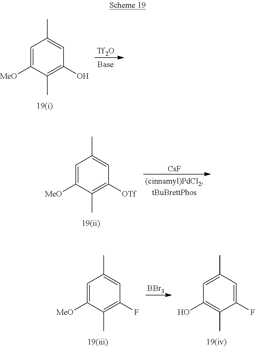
[Tf2O].C1=C([MeO])C(C)=C(O)C=C1C.[CsF].C1=C([MeO])C(C)=C([OTf])C=C1C.[BBr3].C1=C([MeO])C(C)=C(F)C=C1C.C1=C(C)C=C(F)C(C)=C1O
